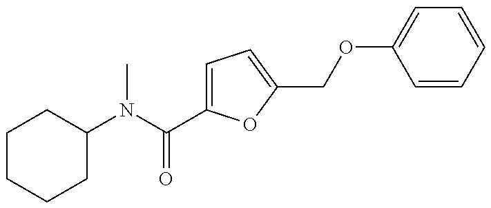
C1CCCC(N(C)C(=O)C2=CC=C(COC3=CC=CC=C3)O2)C1
